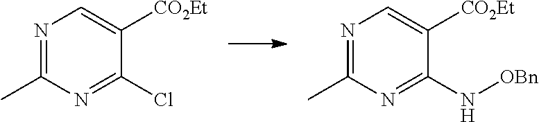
N1=C(C)N=C(Cl)C([CO2Et])=C1.N1=C(C)N=C(N[OBn])C([CO2Et])=C1
